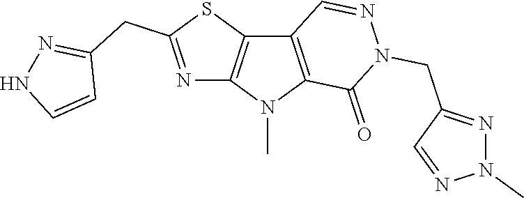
C12=C(N(C)C3=C1C=NN(CC1=NN(C)N=C1)C3=O)N=C(CC1=NNC=C1)S2
